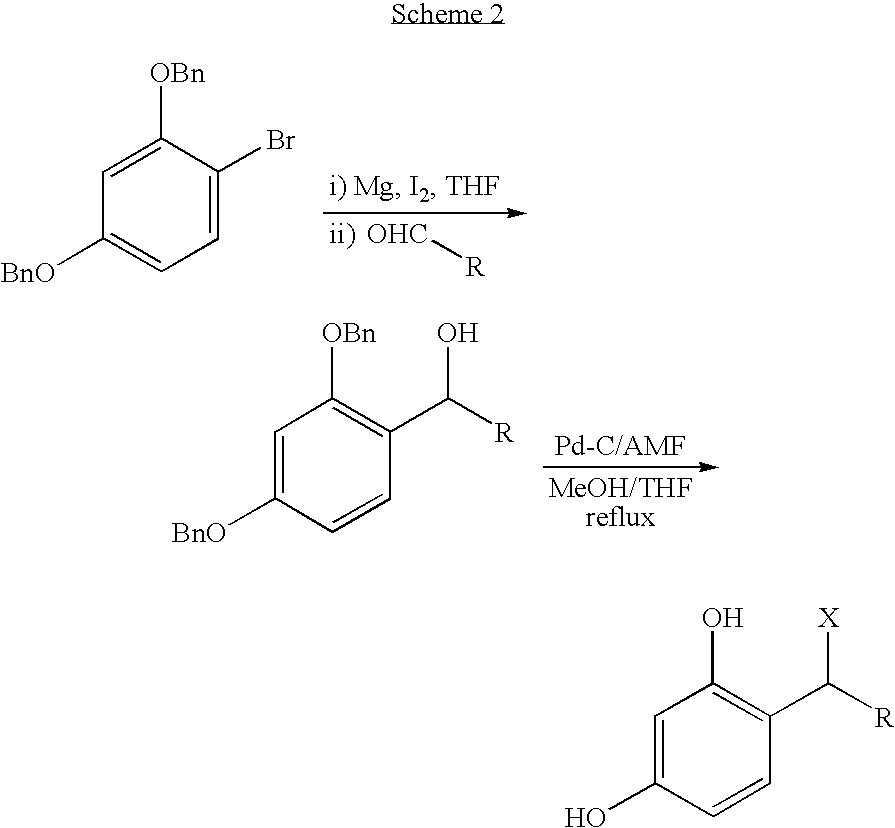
C1=C([OBn])C(Br)=CC=C1[BnO].[OHC][R].[ii)].C1=C([BnO])C=CC(C([R])O)=C1[OBn].C1=C(O)C=CC(C([R])[X])=C1O
